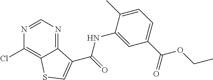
C12=NC=NC(Cl)=C1SC=C2C(NC1=CC(C(OCC)=O)=CC=C1C)=O
